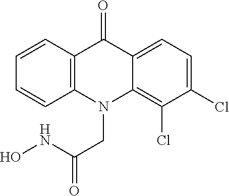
C12=C(N(CC(NO)=O)C3=C(Cl)C(Cl)=CC=C3C1=O)C=CC=C2
